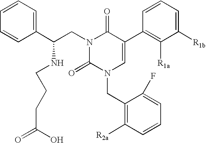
C1=CC=C(C(CN2C(=O)N(CC3=C([R2a])C=CC=C3F)C=C(C3=C([R1a])C([R1b])=CC=C3)C2=O)NCCCC(O)=O)C=C1
